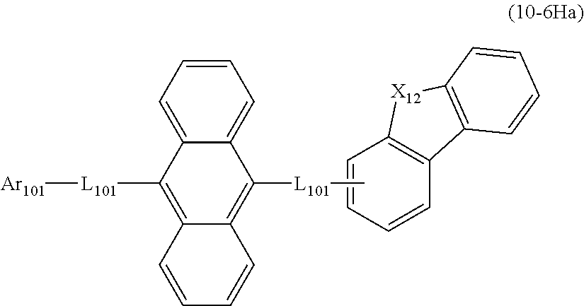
C1=CC=CC2=C1[X12]C1=C2C=CC=C1.C1=CC=C2C(=C1)C([L101]C)=C1C(=C2[L101][Ar101])C=CC=C1
